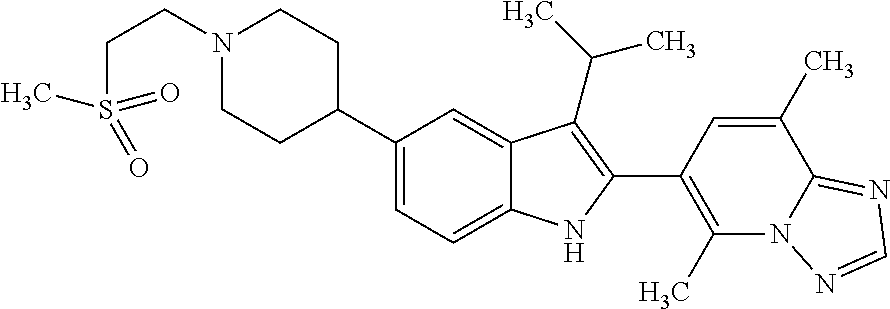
N1(CCS(=O)(=O)C)CCC(C2=CC=C3C(=C2)C(C(C)C)=C(C2=C(C)N4C(=NC=N4)C(C)=C2)N3)CC1
